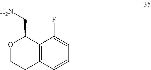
O1CCC2=C(C1CN)C(F)=CC=C2
